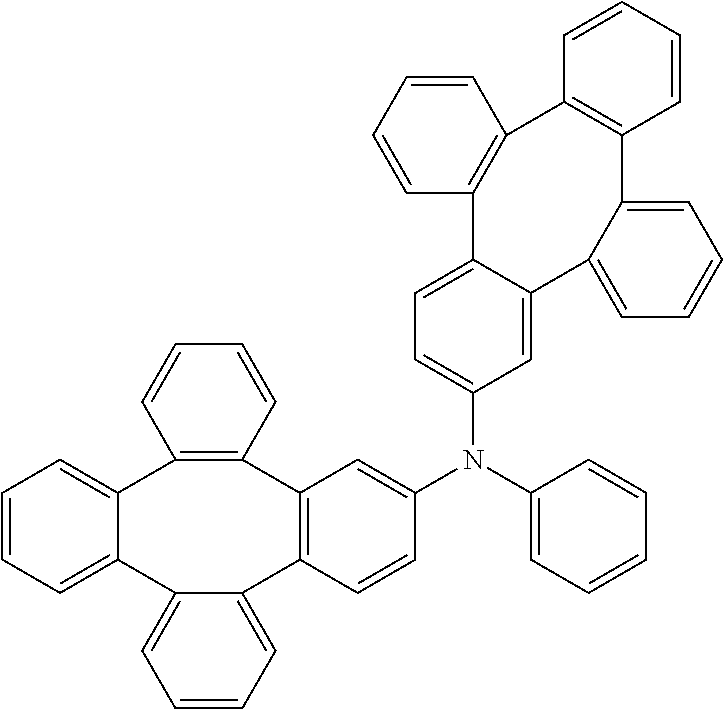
C1=CC2=C(C=C1)C1=C(C=CC(N(C3=CC=CC=C3)C3=CC=C4C(=C3)C3=CC=CC=C3C3=C(C5=C4C=CC=C5)C=CC=C3)=C1)C1=CC=CC=C1C1=CC=CC=C21
